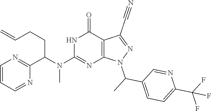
C1=CC=NC(C(N(C2=NC3=C(C(=O)N2)C(C#N)=NN3C(C)C2=CC=C(C(F)(F)F)N=C2)C)CCC=C)=N1
